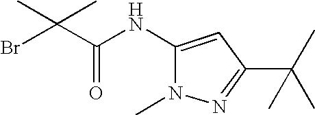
C(=O)(C(Br)(C)C)NC1=CC(C(C)(C)C)=NN1C
